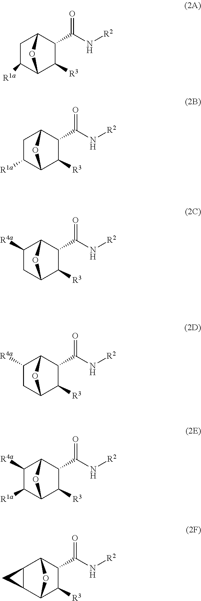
C1(C(N[R2])=O)C2CC([R1a])C(C1[R3])O2.C1(C(N[R2])=O)C2CC([R1a])C(C1[R3])O2.C1(C(N[R2])=O)C2C([R4a])CC(C1[R3])O2.C1(C(N[R2])=O)C2C([R4a])CC(C1[R3])O2.C1(C(N[R2])=O)C2C([R4a])C([R1a])C(C1[R3])O2.[R3]C1C(C(N[R2])=O)C2C3C(C1O2)C3
